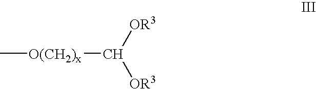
C[O(CH2)x]C([OR3])[OR3]
